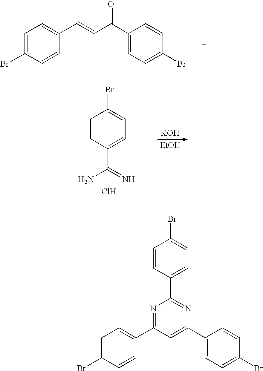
C1=C(Br)C=CC(C=CC(C2=CC=C(Br)C=C2)=O)=C1.C1=CC(C(=N)N)=CC=C1Br.[KOH].[EtOH].Cl.C1=CC(C2=NC(C3=CC=C(Br)C=C3)=CC(C3=CC=C(Br)C=C3)=N2)=CC=C1Br
